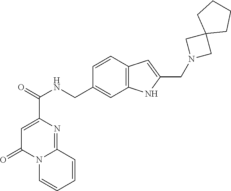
C1=C(C(=O)NCC2=CC3=C(C=C2)C=C(CN2CC4(C2)CCCC4)N3)N=C2N(C1=O)C=CC=C2
